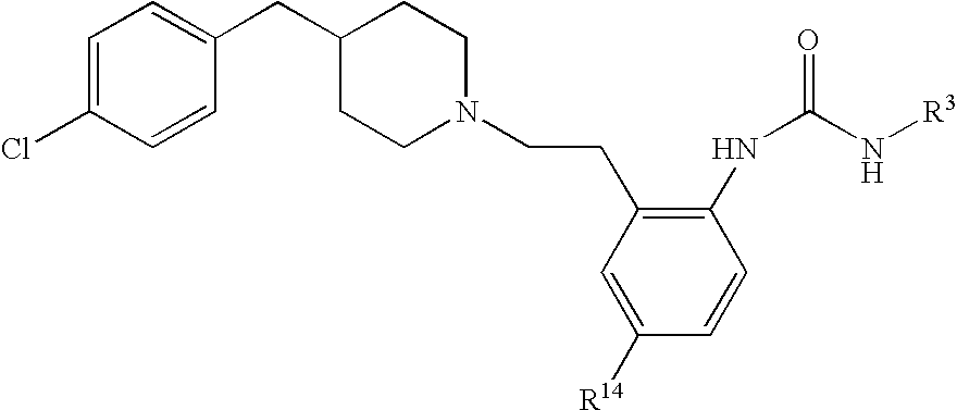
C1([R14])=CC(CCN2CCC(CC3=CC=C(Cl)C=C3)CC2)=C(NC(N[R3])=O)C=C1
